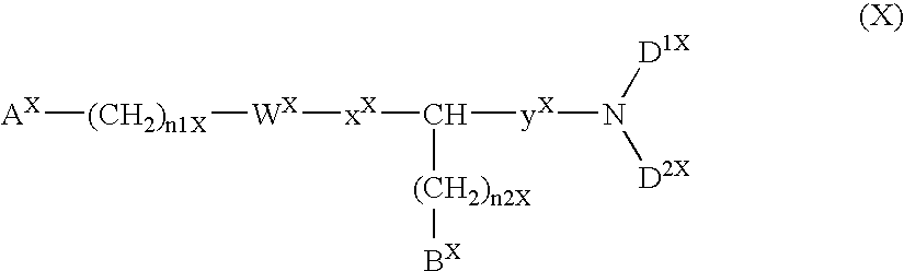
[AX][(CH2)n1X][WX][xX]C([(CH2)n2X][BX])[yX]N([D2X])[D1X]
